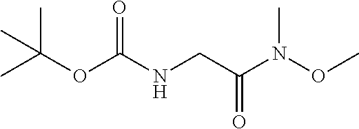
CC(OC(NCC(N(OC)C)=O)=O)(C)C
